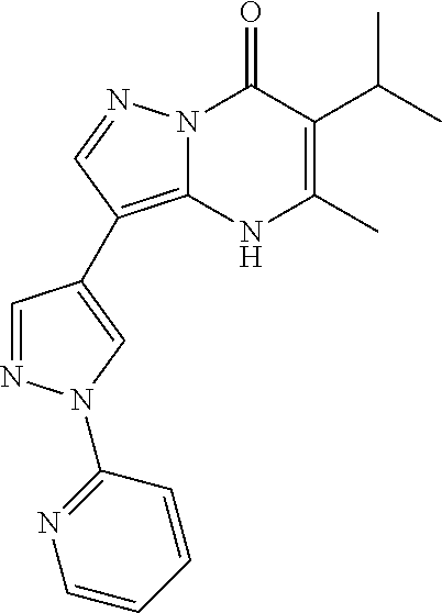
N12C(=C(C3=CN(C4=NC=CC=C4)N=C3)C=N1)NC(C)=C(C(C)C)C2=O
